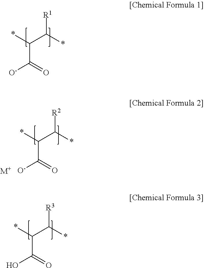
C(C(*)[R1])(*)C(=O)[O-].C(C(*)[R3])(*)C(=O)O.C(C(*)[R2])(*)C(=O)[O-].[M+]
